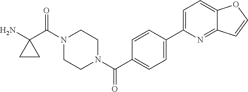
NC1(C(N2CCN(C(=O)C3=CC=C(C4=CC=C5C(=N4)C=CO5)C=C3)CC2)=O)CC1
